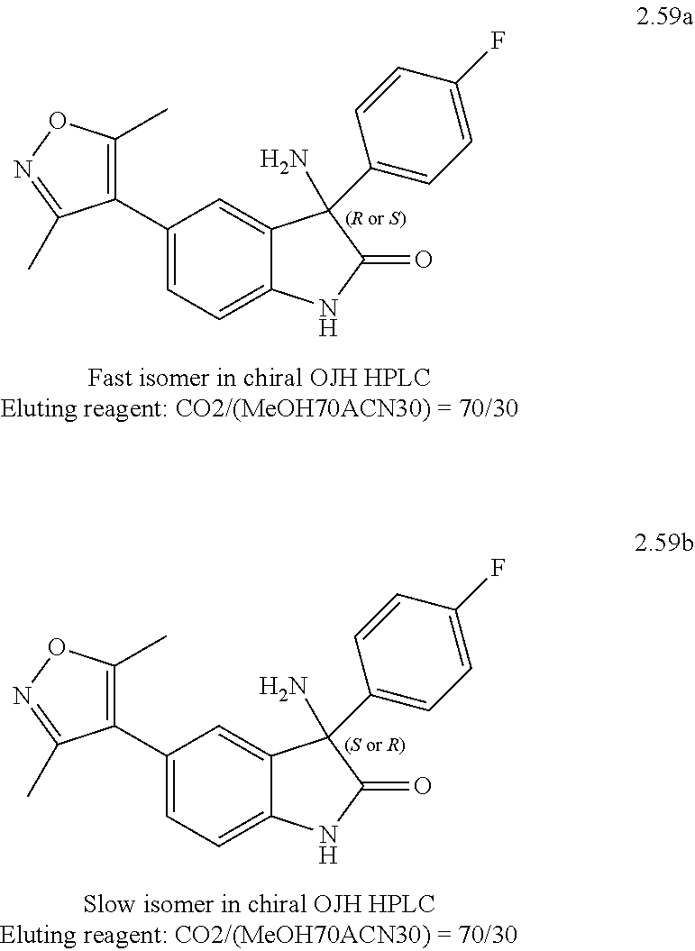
C1(C2=C(C)ON=C2C)=CC=C2C(=C1)C(C1=CC=C(F)C=C1)(N)C(=O)N2.C1(C2=C(C)ON=C2C)=CC=C2C(=C1)C(C1=CC=C(F)C=C1)(N)C(=O)N2
